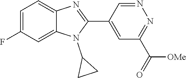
C1=C(F)C=C2C(=C1)N=C(C1=CC(C(=O)[OMe])=NN=C1)N2C1CC1
